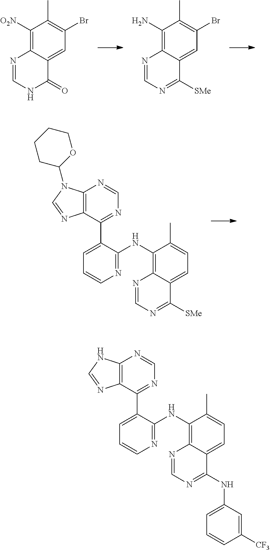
C1([O2N])=C2C(=CC(Br)=C1C)C(=O)NC=N2.C1(N)=C2C(=CC(Br)=C1C)C([SMe])=NC=N2.C12=C(C(C3=CC=CN=C3NC3=C4C(=CC=C3C)C([SMe])=NC=N4)=NC=N1)N=CN2C1OCCCC1.C12=C(C(C3=CC=CN=C3NC3=C4C(=CC=C3C)C(NC3=CC=CC([CF3])=C3)=NC=N4)=NC=N1)N=CN2
